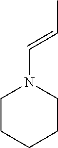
C1CCCCN1C=CC
